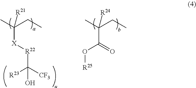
[X](C(C)(CC)[R21])[R22]C([CF3])([R23])O.C(C(C)(CC)[R24])(=O)O[R25]
